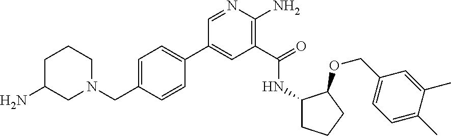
C1(C2=CC=C(CN3CCCC(N)C3)C=C2)=CC(C(=O)NC2CCCC2OCC2=CC=C(C)C(C)=C2)=C(N)N=C1
